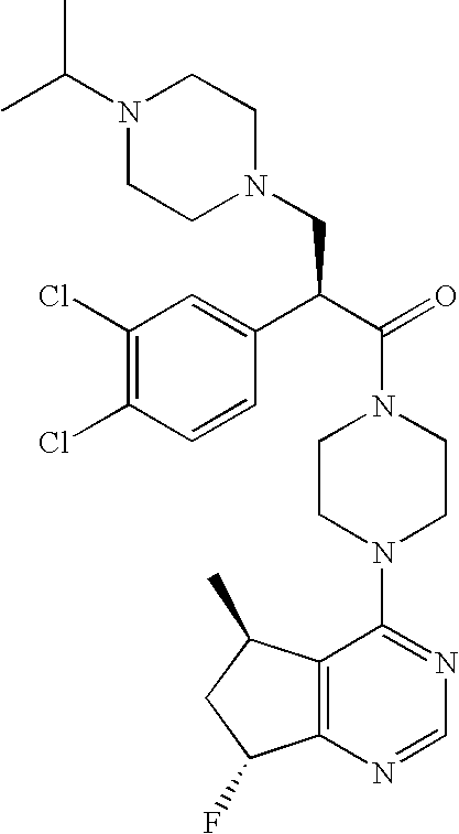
C1(C(C(=O)N2CCN(C3=NC=NC4=C3C(C)CC4F)CC2)CN2CCN(C(C)C)CC2)=CC(Cl)=C(Cl)C=C1
